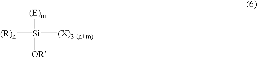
[(R)n][Si]([(E)m])([OR])[(X)3-(n+m)]
